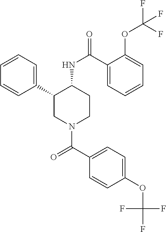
C1=CC=C(C2CN(C(C3=CC=C(OC(F)(F)F)C=C3)=O)CCC2NC(=O)C2=CC=CC=C2OC(F)(F)F)C=C1
